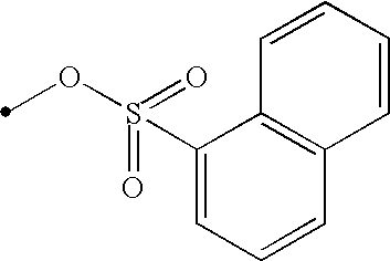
C1(S(OC)(=O)=O)=CC=CC2=C1C=CC=C2
